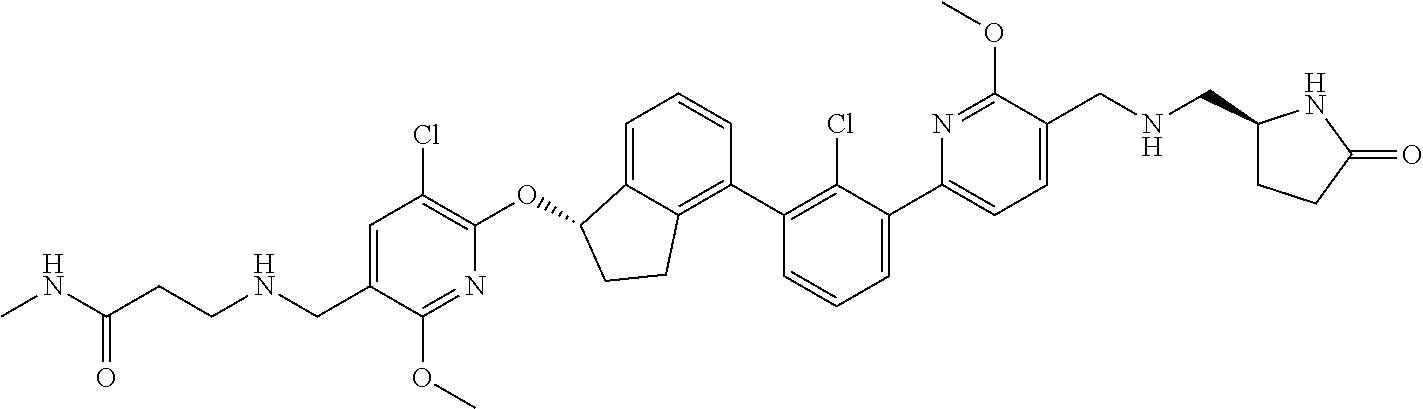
O(C1C2=CC=CC(C3=C(Cl)C(C4=CC=C(CNCC5CCC(=O)N5)C(OC)=N4)=CC=C3)=C2CC1)C1=C(Cl)C=C(CNCCC(NC)=O)C(OC)=N1
